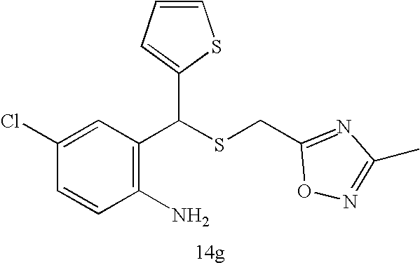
C1=CC(Cl)=CC(C(SCC2=NC(C)=NO2)C2=CC=CS2)=C1N
